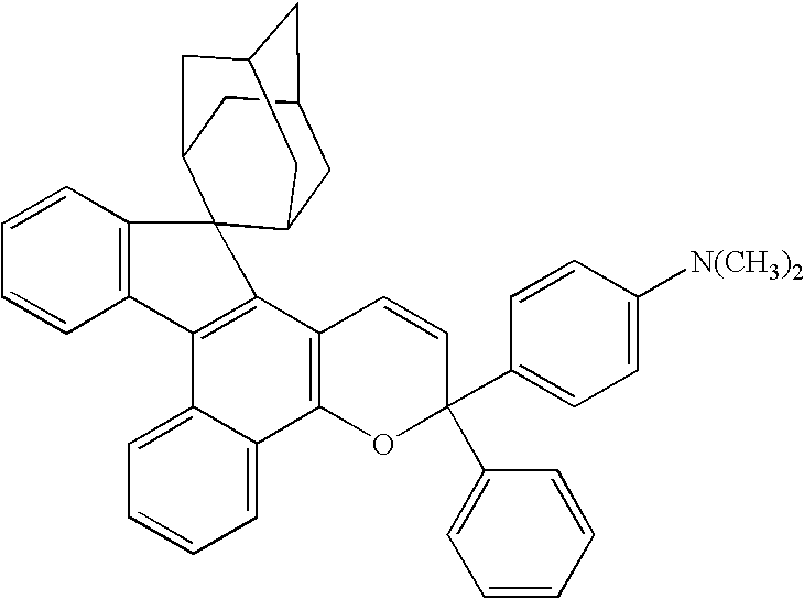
C1=CC2=C(C=C1)C1=C(C3=C(C4=CC=CC=C14)OC(C1=CC=C([N(CH3)2])C=C1)(C1=CC=CC=C1)C=C3)C21C2CC3CC(CC1C3)C2
